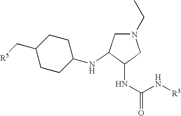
N(C(N[R3])=O)C1C(NC2CCC(C[R5])CC2)CN(CC)C1
